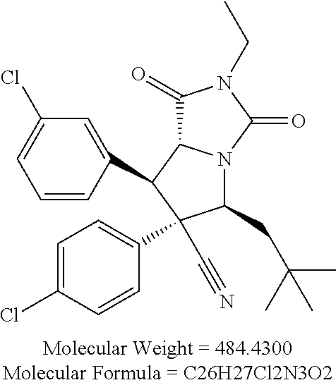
C1(CC(C)(C)C)N2C(C(C3=CC(Cl)=CC=C3)C1(C#N)C1=CC=C(Cl)C=C1)C(=O)N(CC)C2=O
